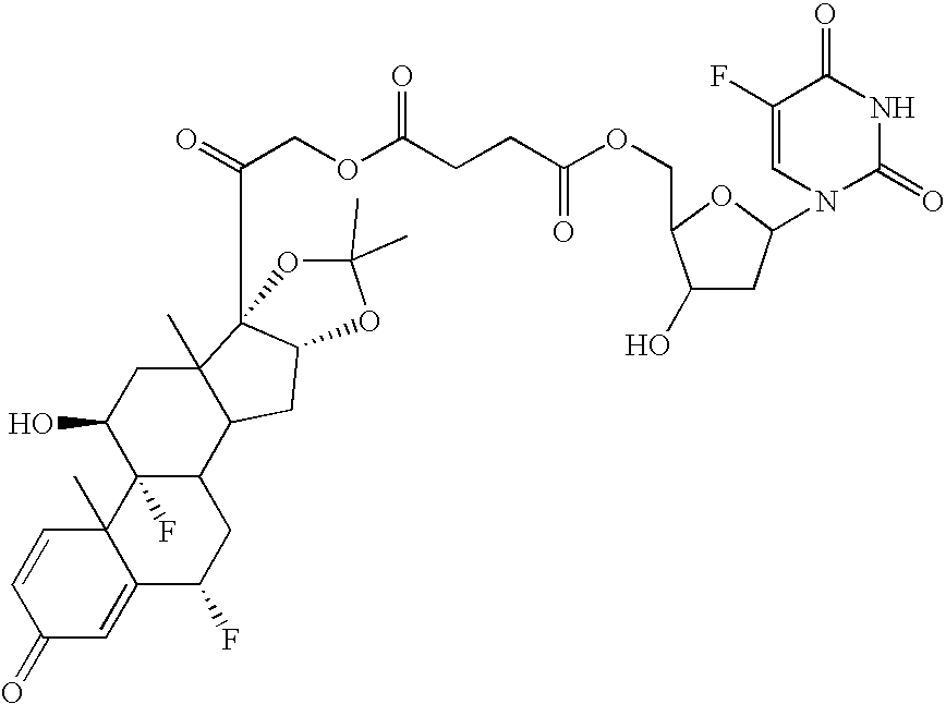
C1=CC2(C)C(=CC1=O)C(F)CC1C2(F)C(O)CC2(C)C1CC1OC(C)(C)OC12C(COC(CCC(OCC1OC(N2C(=O)NC(=O)C(F)=C2)CC1O)=O)=O)=O
